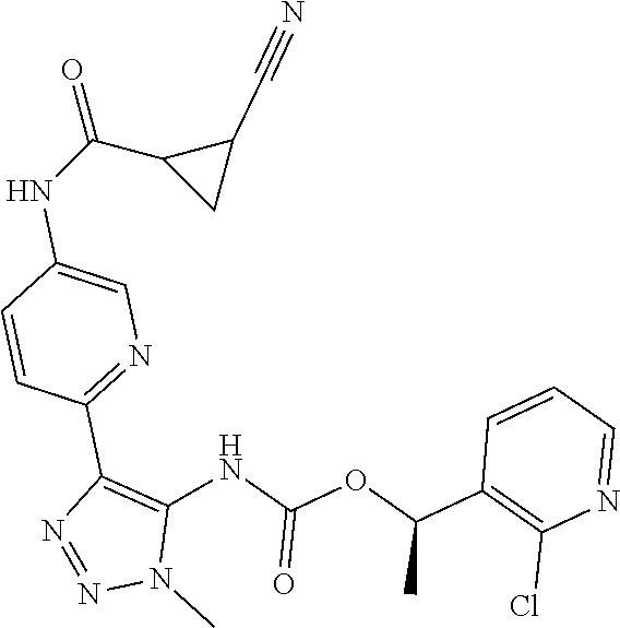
C1=CC(C(OC(NC2=C(C3=NC=C(NC(C4C(C#N)C4)=O)C=C3)N=NN2C)=O)C)=C(Cl)N=C1
